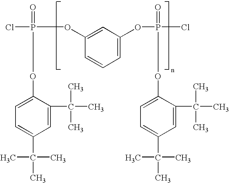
ClP(=O)(OC1=CC=C(C(C)(C)C)C=C1C(C)(C)C)OC1=CC(OP(=O)(Cl)OC2=CC=C(C(C)(C)C)C=C2C(C)(C)C)=CC=C1
